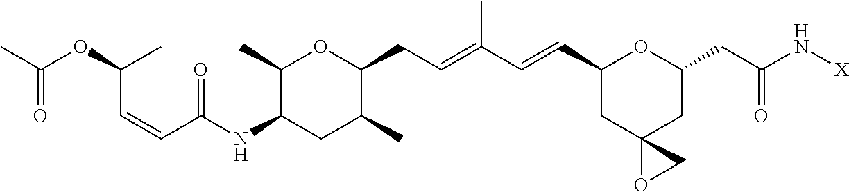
C1(C)C(NC(C=CC(OC(C)=O)C)=O)CC(C)C(CC=C(C=CC2CC3(CC(CC(N[X])=O)O2)OC3)C)O1
